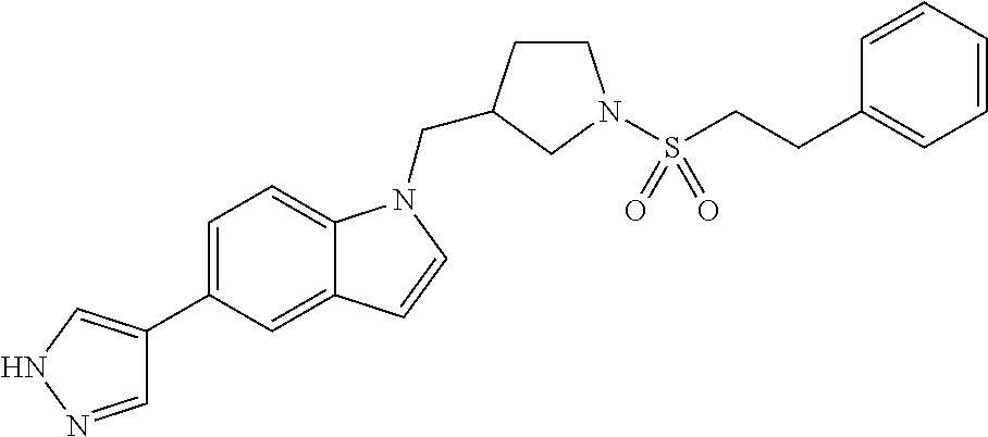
C1=NNC=C1C1=CC=C2C(=C1)C=CN2CC1CCN(S(CCC2=CC=CC=C2)(=O)=O)C1
